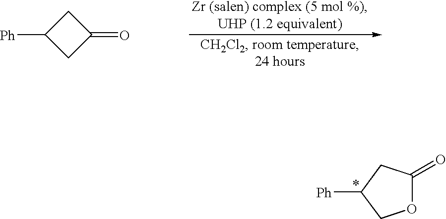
C1C([Ph])CC1=O.O1C(=O)CC([Ph])C1
